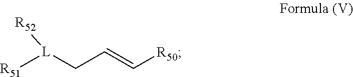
[R50]C=CC[L]([R52])[R51]
